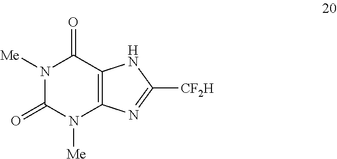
[Me]N1C(=O)N([Me])C2=C(C1=O)NC([CF2H])=N2
